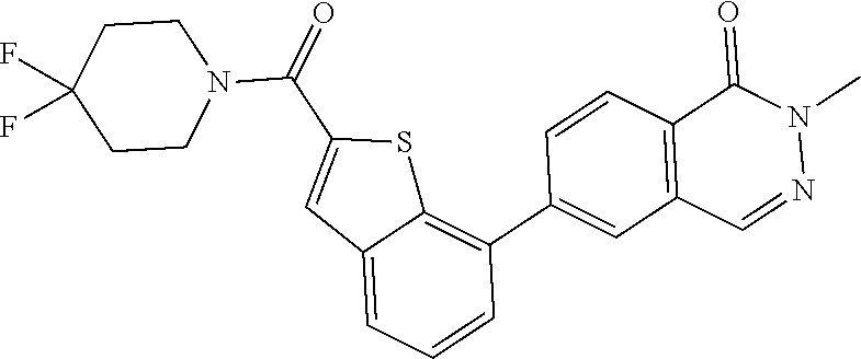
C1(C2=C3C(=CC=C2)C=C(C(=O)N2CCC(F)(F)CC2)S3)=CC2=C(C=C1)C(=O)N(C)N=C2
